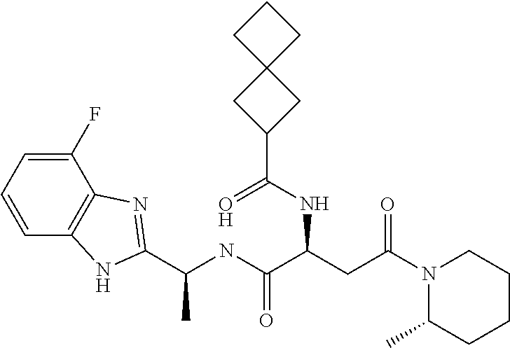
N1(C(CC(C(NC(C)C2=NC3=C(C=CC=C3F)N2)=O)NC(C2CC3(C2)CCC3)=O)=O)C(C)CCCC1
